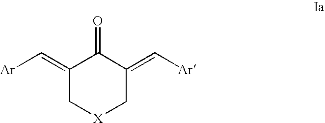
[Ar]C=C1C(=O)C(=C[Ar])C[X]C1
